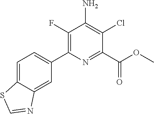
C1(C2=CC=C3C(=C2)N=CS3)=C(F)C(N)=C(Cl)C(C(=O)OC)=N1
